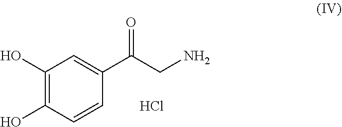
C1(O)=C(O)C=CC(C(CN)=O)=C1.Cl
